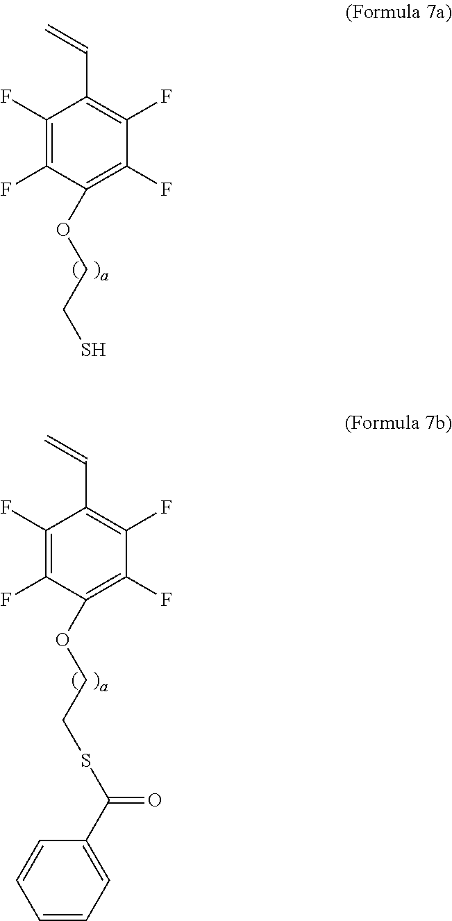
C1(F)=C(F)C(OCCSC(=O)C2=CC=CC=C2)=C(F)C(F)=C1C=C.C1(F)=C(F)C(OCCS)=C(F)C(F)=C1C=C
